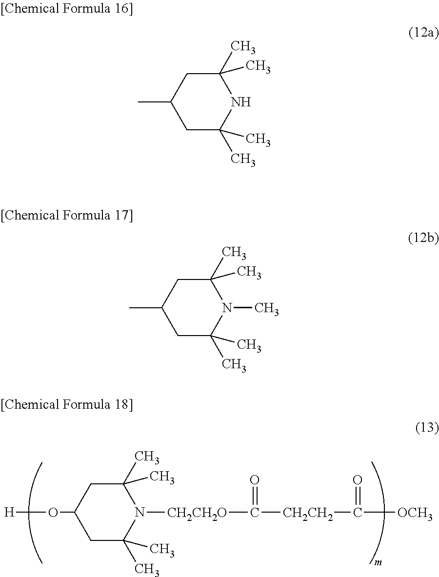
C1(O[H])CC(C)(C)N([CH2CH2O]C([CH2CH2]C([OCH3])=O)=O)C(C)(C)C1.C1(C)CC(C)(C)NC(C)(C)C1.C1(C)CC(C)(C)N(C)C(C)(C)C1
